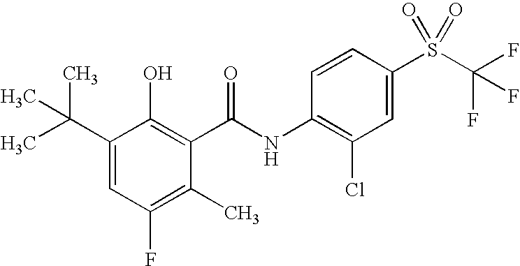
C1(C(C)(C)C)=CC(F)=C(C)C(C(NC2=C(Cl)C=C(S(C(F)(F)F)(=O)=O)C=C2)=O)=C1O
